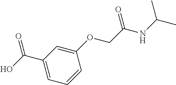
C1(OCC(NC(C)C)=O)=CC(C(O)=O)=CC=C1
